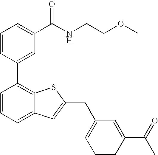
C1=CC(C2=C3C(=CC=C2)C=C(CC2=CC=CC(C(C)=O)=C2)S3)=CC(C(NCCOC)=O)=C1
